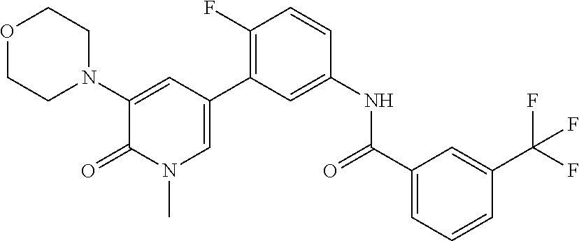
O1CCN(C2=CC(C3=C(F)C=CC(NC(=O)C4=CC=CC(C(F)(F)F)=C4)=C3)=CN(C)C2=O)CC1
